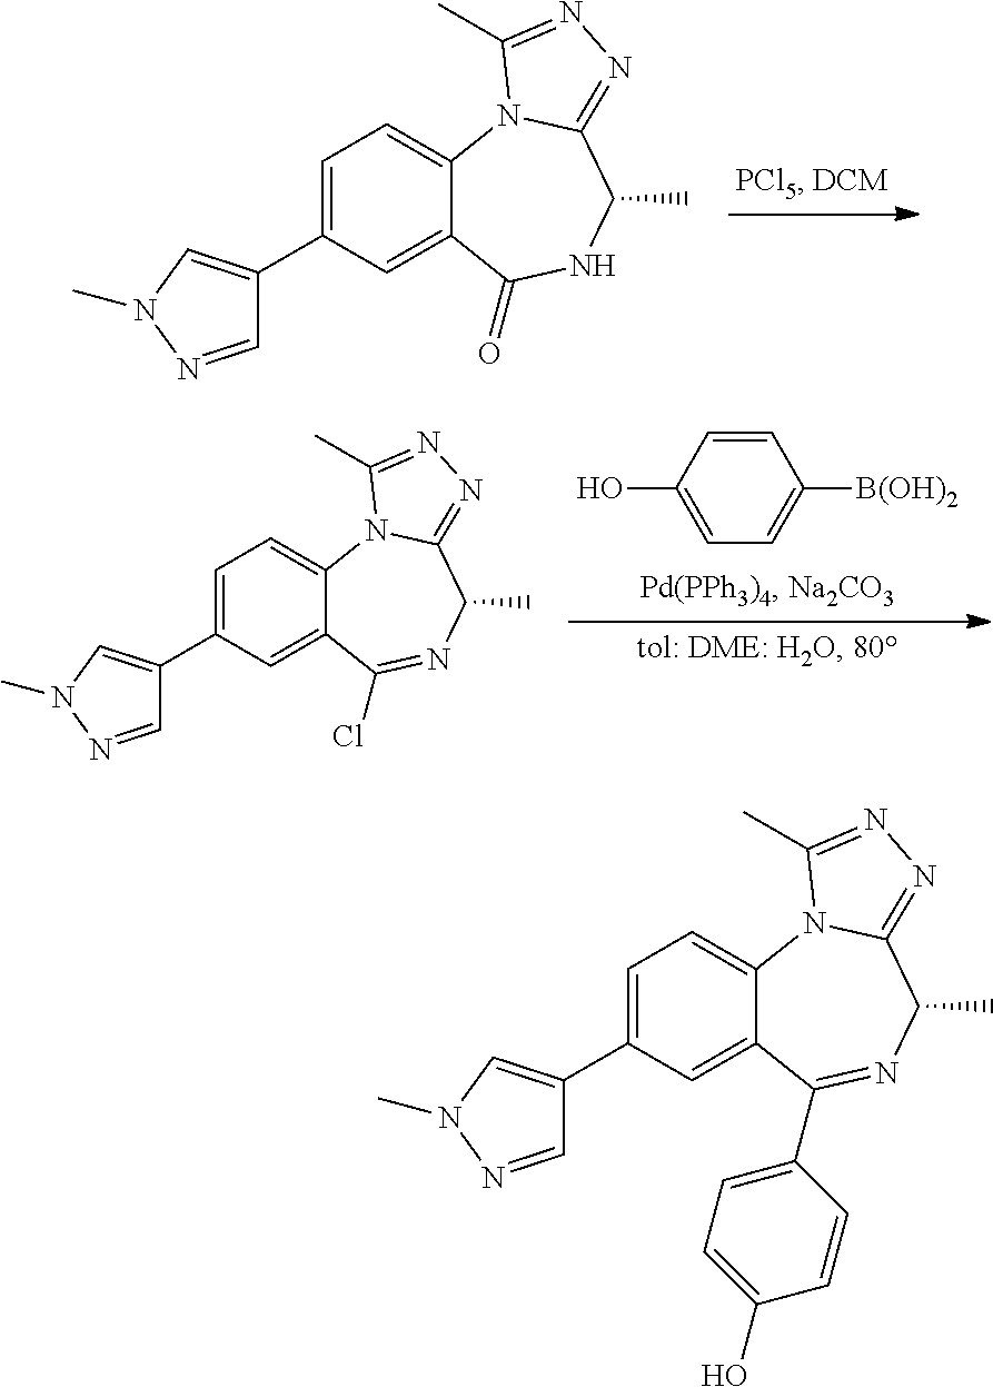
C1=C(C2=CN(C)N=C2)C=C2C(=C1)N1C(=NN=C1C)C(C)NC2=O.C1=CC(O)=CC=C1[B(OH)2].C1=C(C2=CN(C)N=C2)C=C2C(=C1)N1C(=NN=C1C)C(C)N=C2Cl.C1=C(C2=CN(C)N=C2)C=C2C(=C1)N1C(=NN=C1C)C(C)N=C2C1=CC=C(O)C=C1
